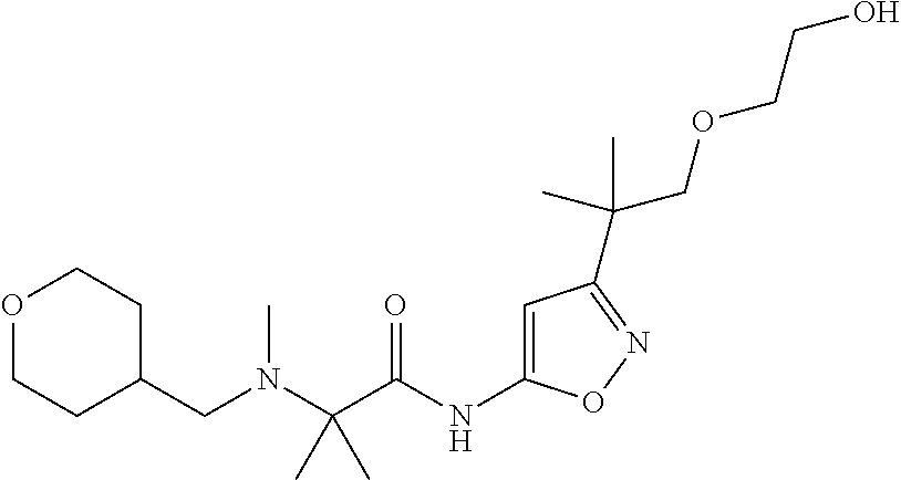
C(N(CC1CCOCC1)C)(C)(C)C(=O)NC1=CC(C(COCCO)(C)C)=NO1
